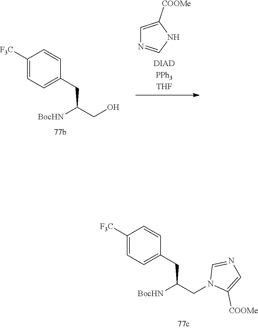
C1([F3C])=CC=C(CC(CN2C([COOMe])=CN=C2)[BocHN])C=C1.C1([F3C])=CC=C(CC(CO)[BocHN])C=C1.C1=C([COOMe])NC=N1
